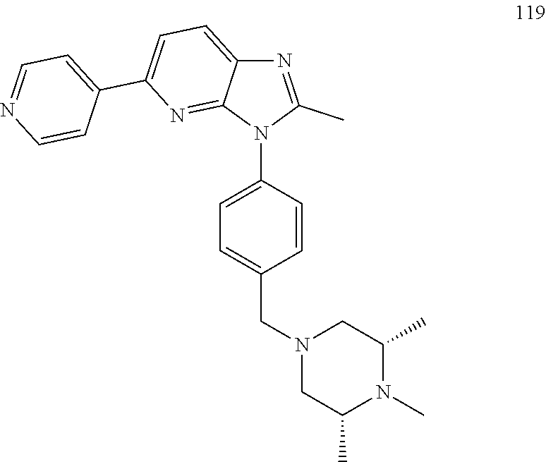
N1(CC2=CC=C(N3C(C)=NC4=CC=C(C5=CC=NC=C5)N=C34)C=C2)CC(C)N(C)C(C)C1
